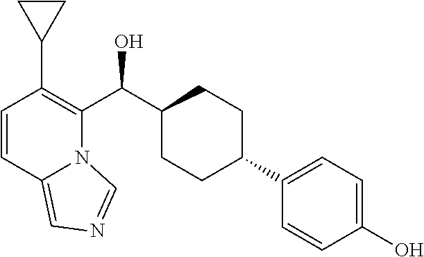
C1=CC2=CN=CN2C(C(C2CCC(C3=CC=C(O)C=C3)CC2)O)=C1C1CC1
